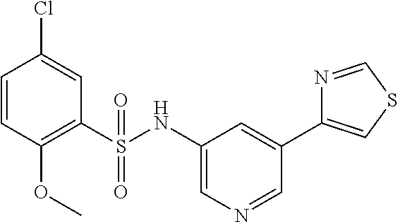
C1=CC(OC)=C(S(NC2=CN=CC(C3=CSC=N3)=C2)(=O)=O)C=C1Cl
